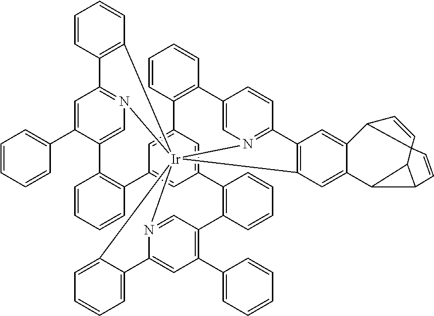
C12=C(C3=N4C=C(C5=C(C6=CC7=CC(=C6)C6=C(C=CC=C6)C6=C(C8=CC=CC=C8)C=C8N(=C6)[Ir]146(N1=C(C=C(C4=CC=CC=C4)C(=C1)C1=C7C=CC=C1)C1=C6C=CC=C1)C1=CC=CC=C81)C=CC=C5)C=C3)C=C1C(=C2)C2C3C2C2(C1C=C2)C=C3
